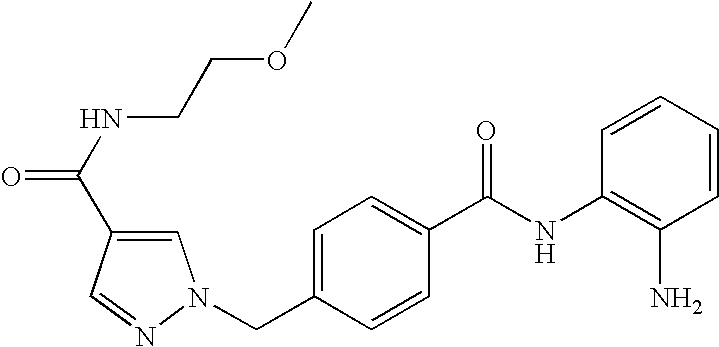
C1=CC=CC(NC(C2=CC=C(CN3C=C(C(NCCOC)=O)C=N3)C=C2)=O)=C1N
